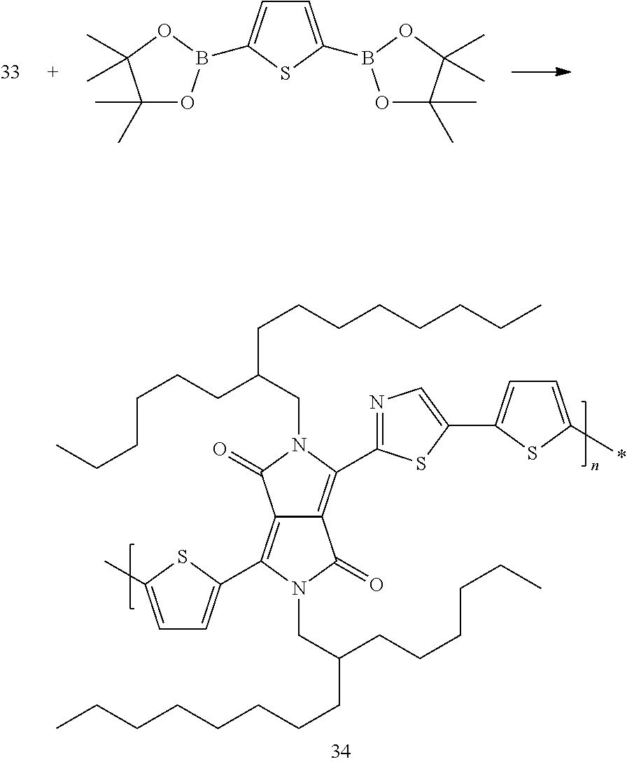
C12=C(C3=CC=C(C)S3)N(CC(CCCCCC)CCCCCCCC)C(=O)C1=C(C1=NC=C(C3=CC=C(*)S3)S1)N(CC(CCCCCCCC)CCCCCC)C2=O.C1=C(B2OC(C)(C)C(C)(C)O2)SC(B2OC(C)(C)C(C)(C)O2)=C1
